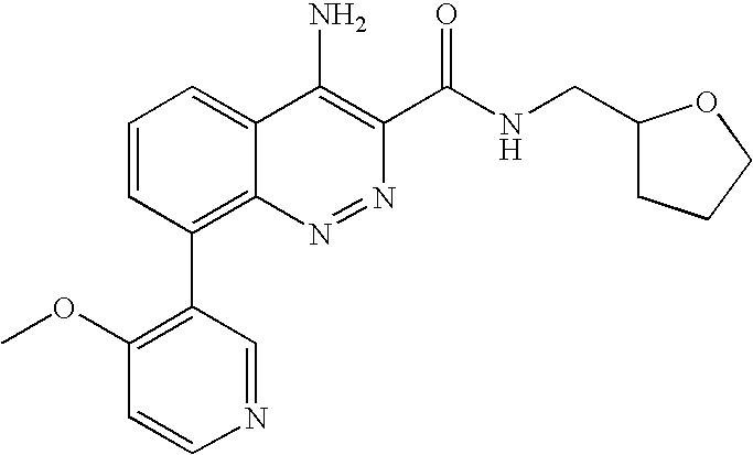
C1=CC(C2=C(OC)C=CN=C2)=C2C(=C1)C(N)=C(C(NCC1CCCO1)=O)N=N2
